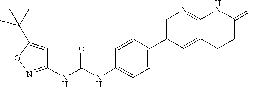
C1(NC(NC2=CC=C(C3=CN=C4C(=C3)CCC(=O)N4)C=C2)=O)=NOC(C(C)(C)C)=C1
